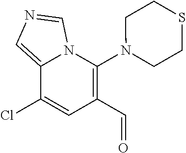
C1(Cl)=CC(C=O)=C(N2CCSCC2)N2C1=CN=C2
